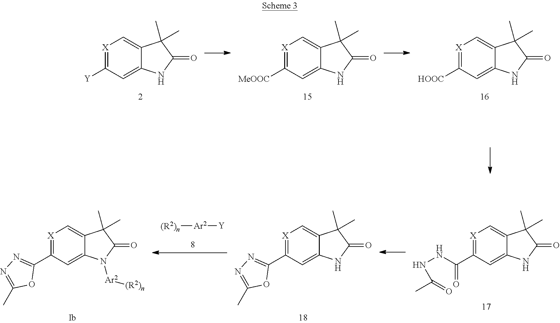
C12=CC([Y])=[X]C=C1C(C)(C)C(=O)N2.C12=CC([MeOOC])=[X]C=C1C(C)(C)C(=O)N2.C12=CC([HOOC])=[X]C=C1C(C)(C)C(=O)N2.C12=CC(C3=NN=C(C)O3)=[X]C=C1C(C)(C)C(=O)N2[Ar2][(R2)n].C12=CC(C3=NN=C(C)O3)=[X]C=C1C(C)(C)C(=O)N2.[Ar2]([(R2)n])[Y].C12=CC(C(=O)NNC(C)=O)=[X]C=C1C(C)(C)C(=O)N2
